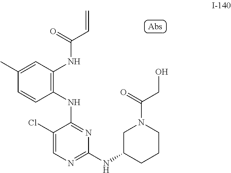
C1(Cl)=CN=C(NC2CCCN(C(CO)=O)C2)N=C1NC1=C(NC(C=C)=O)C=C(C)C=C1
